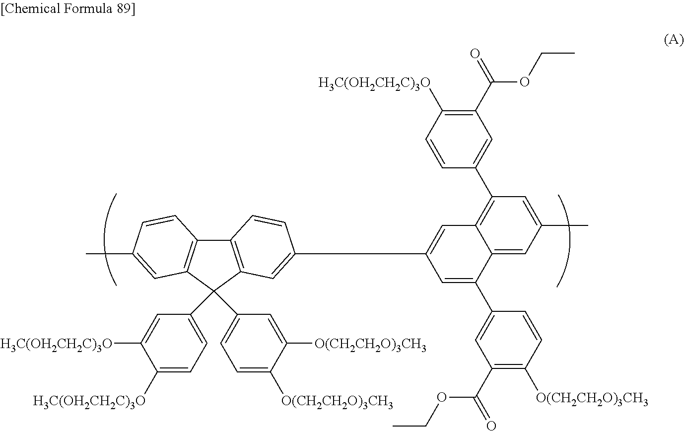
C1([H3C(OH2CH2C)3O])=CC=C(C2(C3=CC=C([O(CH2CH2O)3CH3])C([O(CH2CH2O)3CH3])=C3)C3=C(C4=C2C=C(C)C=C4)C=CC(C2=CC4=C(C5=CC(C(OCC)=O)=C([H3C(OH2CH2C)3O])C=C5)C=C(C)C=C4C(C4=CC(C(=O)OCC)=C([O(CH2CH2O)3CH3])C=C4)=C2)=C3)C=C1[H3C(OH2CH2C)3O]
